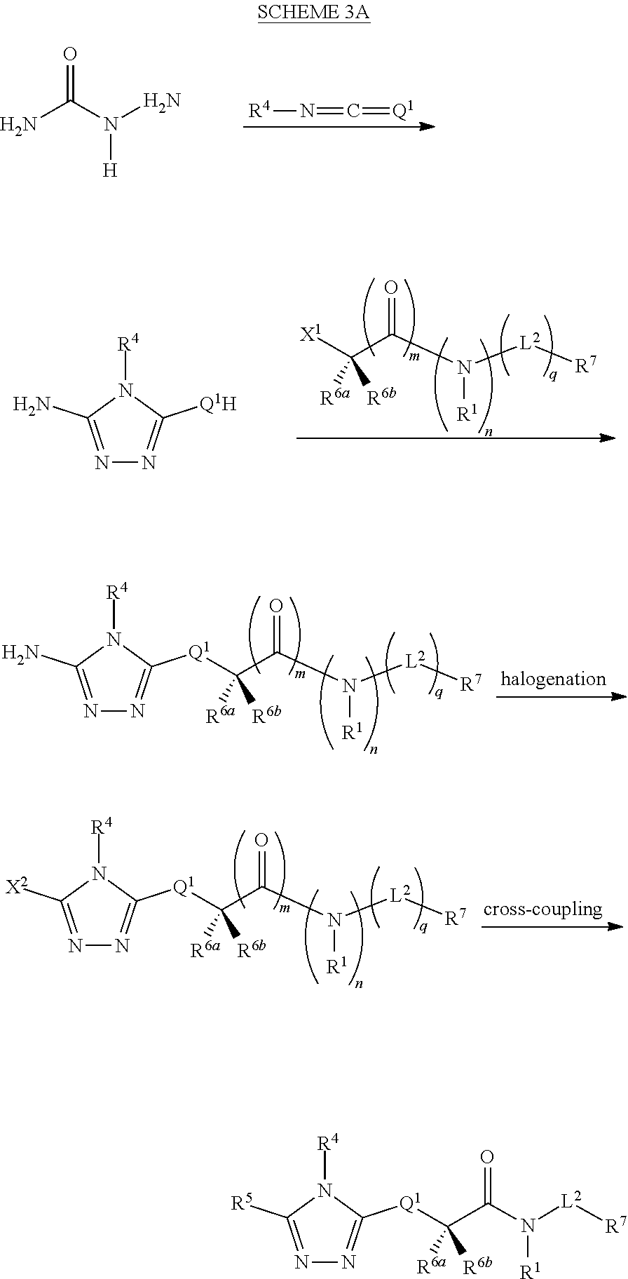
N1=C([R5])N([R4])C([Q1]C(C(=O)N([R1])[L2][R7])([R6b])[R6a])=N1.[R4]N=C=[Q1].O=C(N([H])N)N.[X1]C(C(=O)N([R1])[L2][R7])([R6b])[R6a].N1=C(N)N([R4])C([Q1H])=N1.N1=C(N)N([R4])C([Q1]C(C(=O)N([R1])[L2][R7])([R6b])[R6a])=N1.N1=C([X2])N([R4])C([Q1]C(C(=O)N([R1])[L2][R7])([R6b])[R6a])=N1
